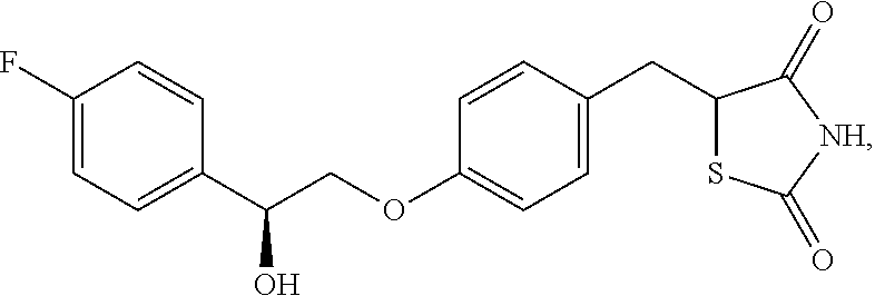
C1(F)=CC=C(C(O)COC2=CC=C(CC3SC(=O)[NH]C3=O)C=C2)C=C1
